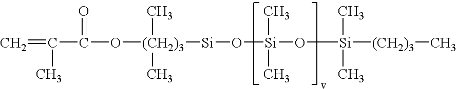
C=C(C)C(O[(CH2)3]([Si]O[Si](O[Si]([(CH2)3]C)(C)C)(C)C)(C)C)=O
